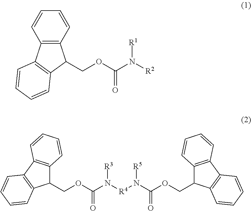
C12=C(C=CC=C1)C(COC(N([R2])[R1])=O)C1=C2C=CC=C1.C1(COC(N([R4]N(C(OCC2C3=C(C4=C2C=CC=C4)C=CC=C3)=O)[R5])[R3])=O)C2=C(C3=C1C=CC=C3)C=CC=C2
